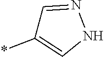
C1=NNC=C1*
